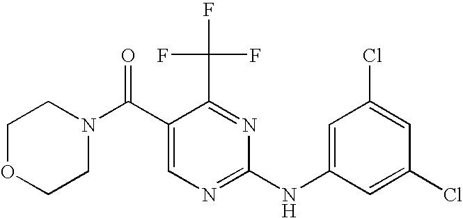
C1OCCN(C(C2=CN=C(NC3=CC(Cl)=CC(Cl)=C3)N=C2C(F)(F)F)=O)C1
